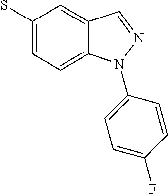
C1(S)=CC=C2C(=C1)C=NN2C1=CC=C(F)C=C1
